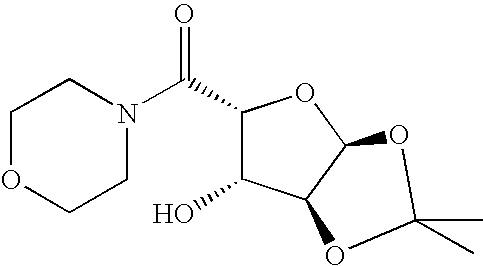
C1OCCN(C(C2C(O)C3C(O2)OC(C)(C)O3)=O)C1
